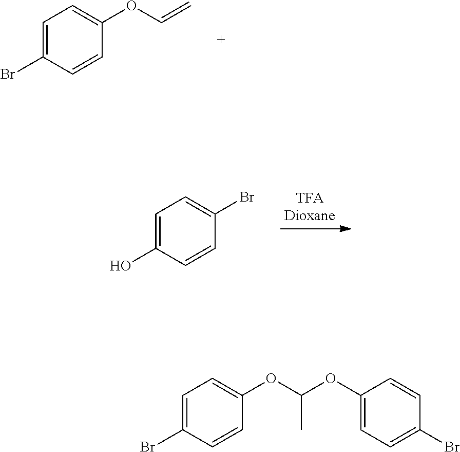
C1=C(O)C=CC(Br)=C1.C1=C(Br)C=CC(OC=C)=C1.C1=C(Br)C=CC(OC(OC2=CC=C(Br)C=C2)C)=C1
